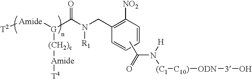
CC(=O)N([H])[(C1][C10)][ODN][3]O.[NO2]C1=C(CN([R1])C(=O)[G]([Amide][T2])[(CH2)c][Amide][T4])C=CC=C1
